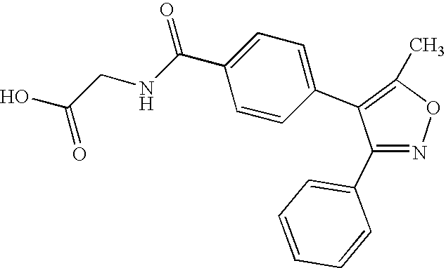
C1(C2=CC=CC=C2)=NOC(C)=C1C1=CC=C(C(NCC(O)=O)=O)C=C1
